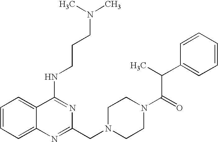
C1=CC=C2C(=C1)C(NCCCN(C)C)=NC(CN1CCN(C(=O)C(C3=CC=CC=C3)C)CC1)=N2
